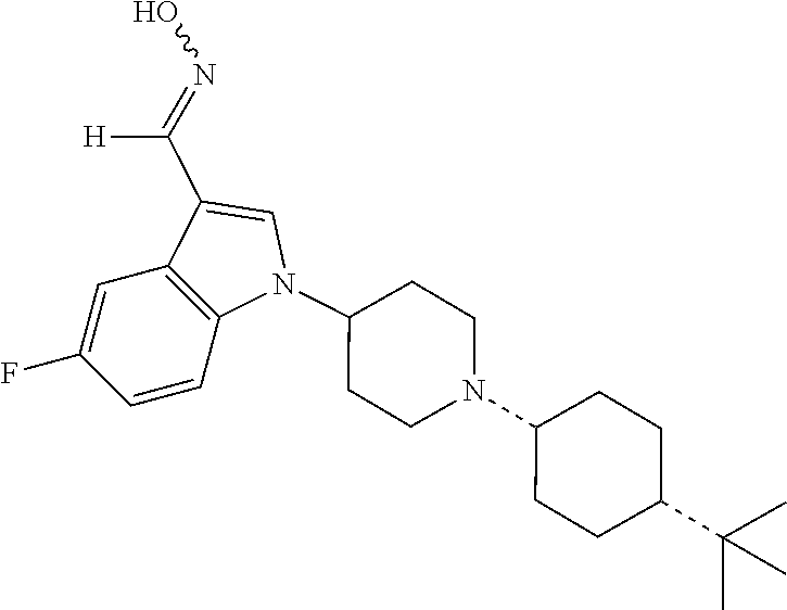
N1(C2CCN(C3CCC(C(C)(C)C)CC3)CC2)C=C(C(=NO)[H])C2=C1C=CC(F)=C2
